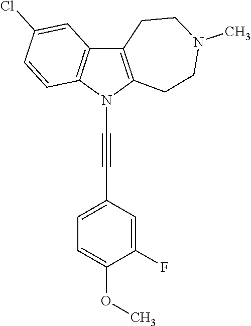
C12=C(N(C#CC3=CC=C(OC)C(F)=C3)C3=C1C=C(Cl)C=C3)CCN(C)CC2
